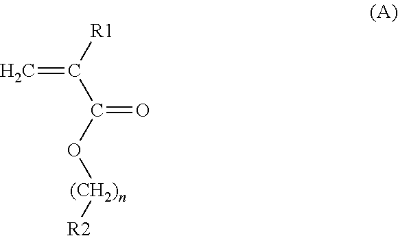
[R1]C(C(O[(CH2)n][R2])=O)=C
